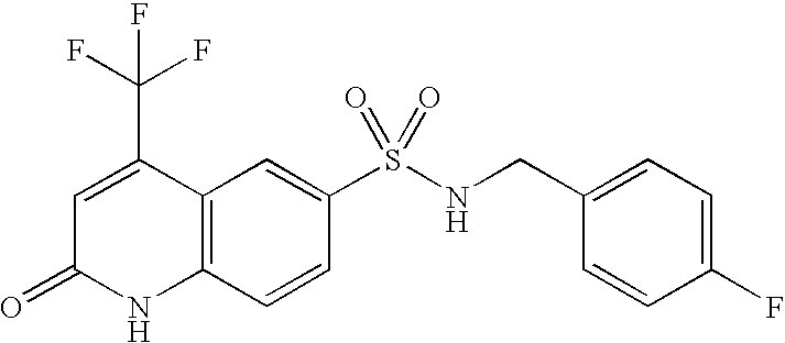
C1(S(NCC2=CC=C(F)C=C2)(=O)=O)=CC2=C(C=C1)NC(=O)C=C2C(F)(F)F
